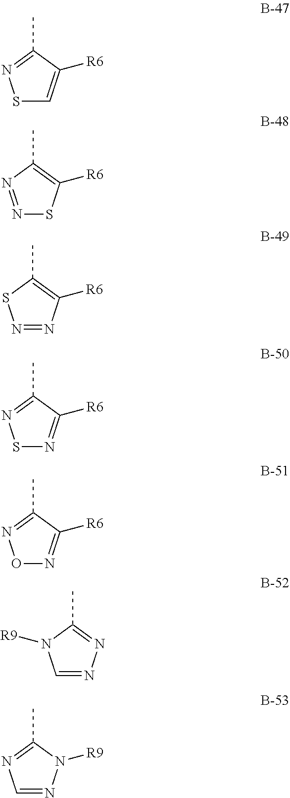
C1(C)=NSC=C1[R6].C1(C)=C([R6])SN=N1.C1(C)=C([R6])N=NS1.C1(C)=NSN=C1[R6].C1(C)=NON=C1[R6].C1(C)=NN=CN1[R9].C1(C)=NC=NN1[R9]
